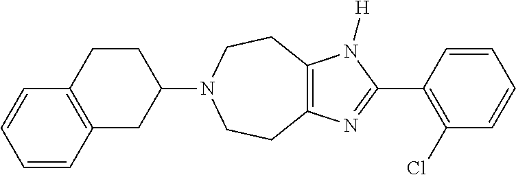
C12=C(N([H])C(C3=C(Cl)C=CC=C3)=N1)CCN(C1CCC3=C(C1)C=CC=C3)CC2
